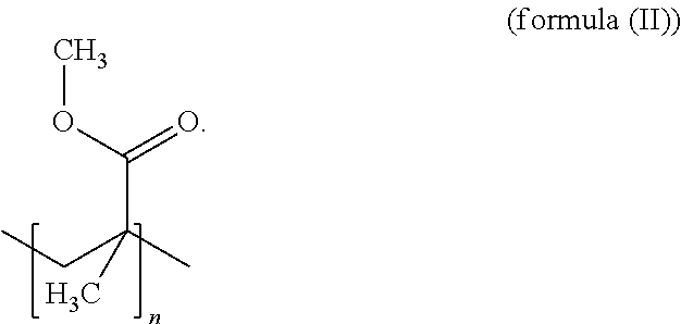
COC(C(C)(CC)C)=O
